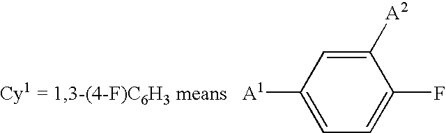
C1([A2])=CC([A1])=CC=C1F
